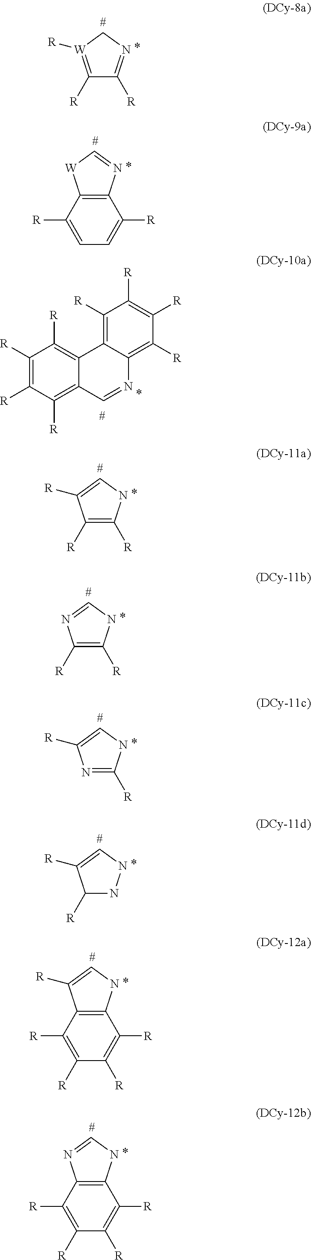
C12=C(N=C[W]1)C([R])=CC=C2[R].C1([R])=[W]([R])CN=C1[R].C1([R])=C([R])NC=C1[R].C1([R])=C([R])NC=N1.N1=C([R])NC=C1[R].C1([R])NNC=C1[R].C1([R])=C([R])C([R])=C2C(=C1[R])C1=C([R])C([R])=C([R])C([R])=C1N=C2.C12=C(NC=C1[R])C([R])=C([R])C([R])=C2[R].C12=C(NC=N1)C([R])=C([R])C([R])=C2[R]
